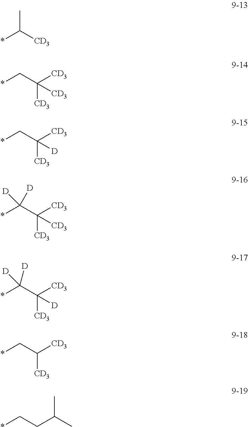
*C([CD3])C.*CC([CD3])([CD3])[CD3].*CC([CD3])([CD3])[D].*C(C([CD3])([CD3])[CD3])([D])[D].*C(C([CD3])([CD3])[D])([D])[D].*CC([CD3])[CD3].*CCC(C)C
